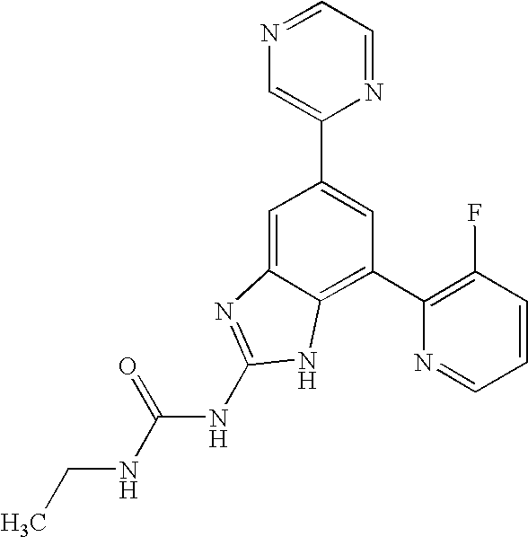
CCNC(NC1=NC2=CC(C3=CN=CC=N3)=CC(C3=C(F)C=CC=N3)=C2N1)=O
